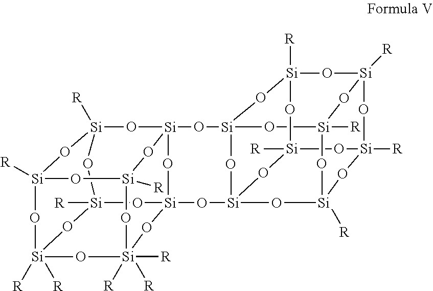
O1[Si]2([R])O[Si]3([R])([R])O[Si]4([R])O[Si]5([R])O[Si]([R])([R])([R])(O3)O[Si]3(O2)O[Si](O[Si]1([R])O4)(O5)O[Si]12O[Si]4([R])O[Si]5([R])O[Si](O3)(O1)O[Si]1([R])O[Si]([R])(O2)O[Si]([R])(O[Si]([R])(O1)O5)O4
